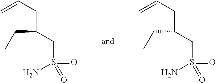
NS(CC(CC=C)CC)(=O)=O.NS(CC(CC=C)CC)(=O)=O
